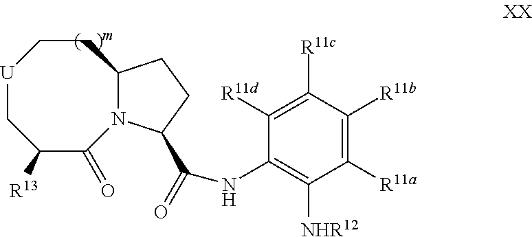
[U]1CC([R13])C(=O)N2C(CC1)CCC2C(=O)NC1=C([NHR12])C([R11a])=C([R11b])C([R11c])=C1[R11d]
